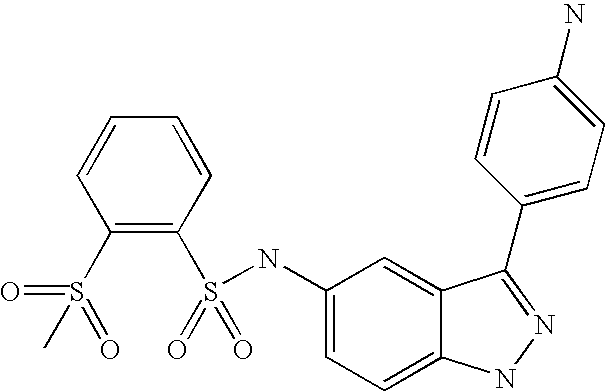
C1=CC=CC(S(=O)(=O)NC2=CC=C3C(=C2)C(C2=CC=C(N)C=C2)=NN3)=C1S(=O)(C)=O
